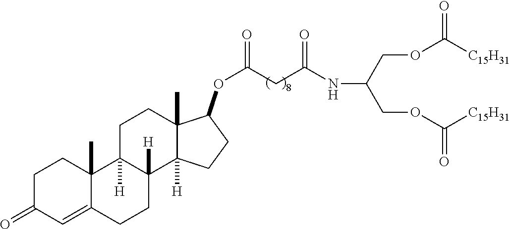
C(COC([C15H31])=O)(COC([C15H31])=O)NC(CC(OC1C2(C)C([H])(C3([H])CCC4=CC(=O)CCC4(C)C3([H])CC2)CC1)=O)=O
